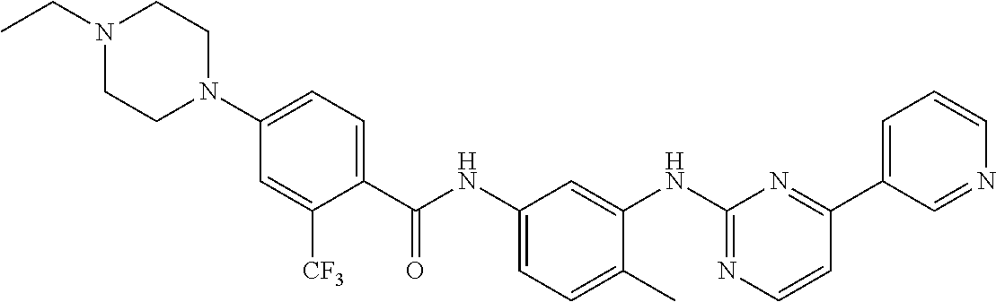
N1(CC)CCN(C2=CC=C(C(NC3=CC=C(C)C(NC4=NC=CC(C5=CC=CN=C5)=N4)=C3)=O)C([CF3])=C2)CC1
